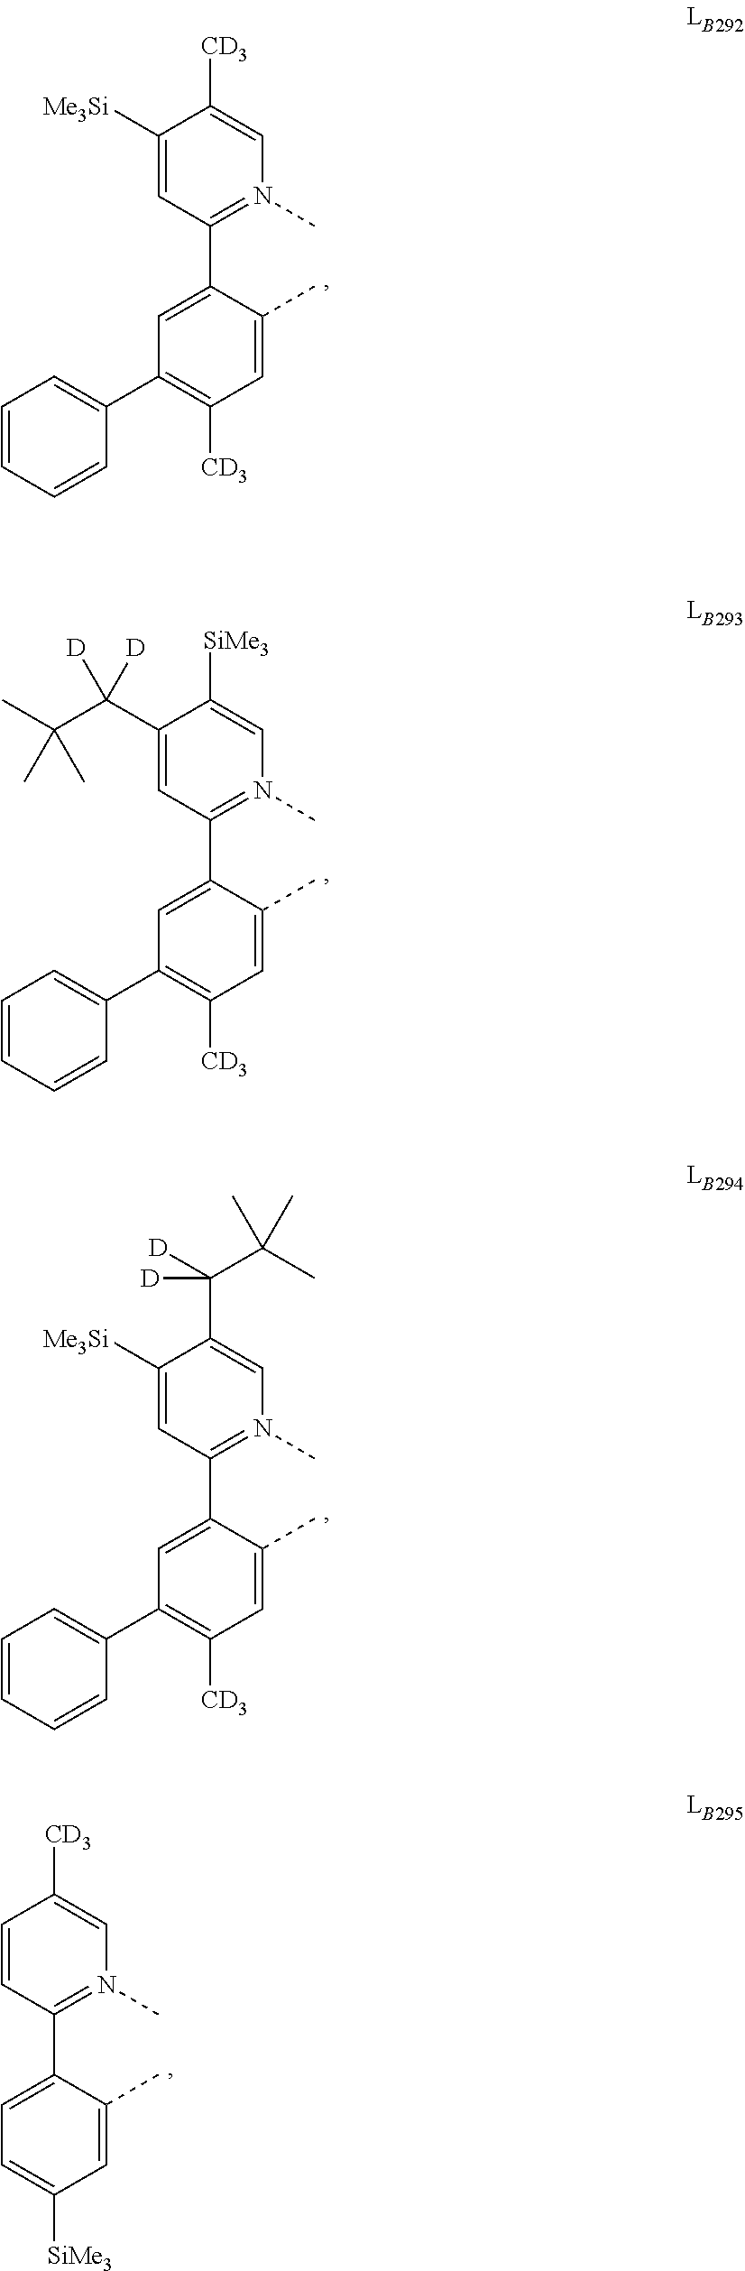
C1([Me3Si])=CC(C2=CC(C3=CC=CC=C3)=C([CD3])C=C2C)=N(C)C=C1[CD3].C1(C(C(C)(C)C)([D])[D])=CC(C2=CC(C3=CC=CC=C3)=C([CD3])C=C2C)=N(C)C=C1[SiMe3].C1([Me3Si])=CC(C2=CC(C3=CC=CC=C3)=C([CD3])C=C2C)=N(C)C=C1C([D])(C(C)(C)C)[D].C1=CC(C2=CC=C([SiMe3])C=C2C)=N(C)C=C1[CD3]
